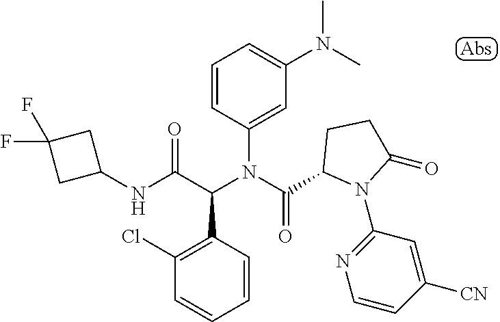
N(C(C(N(C(=O)C1N(C2=NC=CC([CN])=C2)C(=O)CC1)C1=CC(N(C)C)=CC=C1)C1=C(Cl)C=CC=C1)=O)C1CC(F)(F)C1
